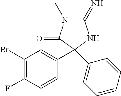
C1(=N)N(C)C(=O)C(C2=CC(Br)=C(F)C=C2)(C2=CC=CC=C2)N1
